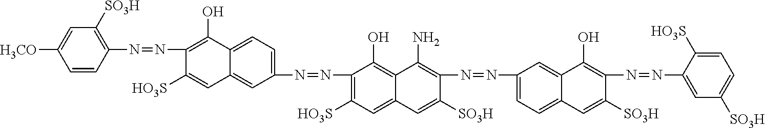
C1=CC(N=NC2=C(O)C3=CC=C(N=NC4=C([HO3S])C=C5C(=C4O)C(N)=C(N=NC4=CC=C6C(=C4)C(O)=C(N=NC4=CC([SO3H])=CC=C4[HO3S])C([SO3H])=C6)C([SO3H])=C5)C=C3C=C2[HO3S])=C([SO3H])C=C1[H3CO]
